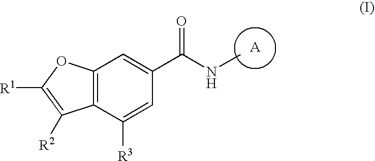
C12=C(C([R3])=CC(C(NC)=O)=C1)C([R2])=C([R1])O2
